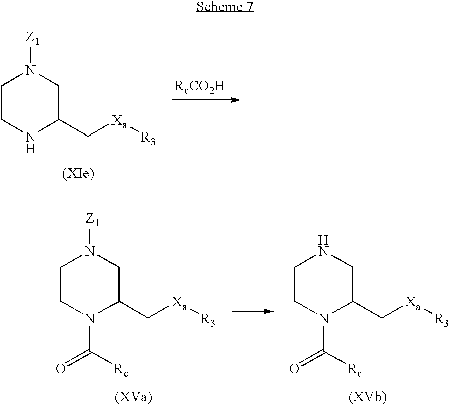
[RcCO2H].C1CNC(C[Xa][R3])CN1[Z1].C1CN(C([Rc])=O)C(C[Xa][R3])CN1[Z1].C1CN(C([Rc])=O)C(C[Xa][R3])CN1
